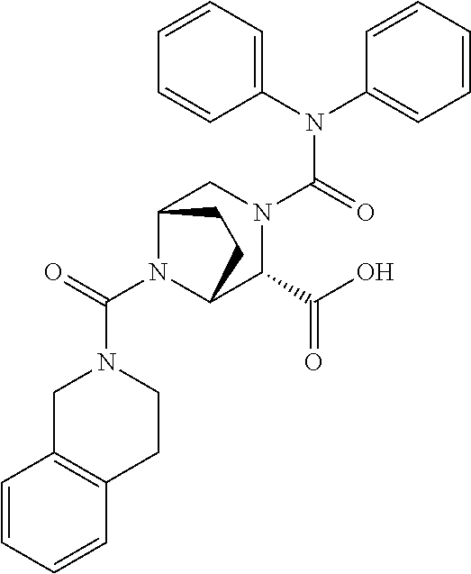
C1(N(C2=CC=CC=C2)C(=O)N2CC3N(C(=O)N4CC5=C(C=CC=C5)CC4)C(C2C(O)=O)CC3)=CC=CC=C1
